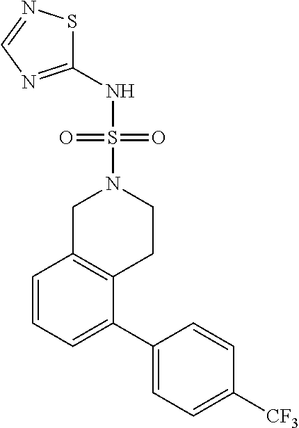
C1=C(C2=CC=CC3=C2CCN(S(=O)(=O)NC2=NC=NS2)C3)C=CC([CF3])=C1
